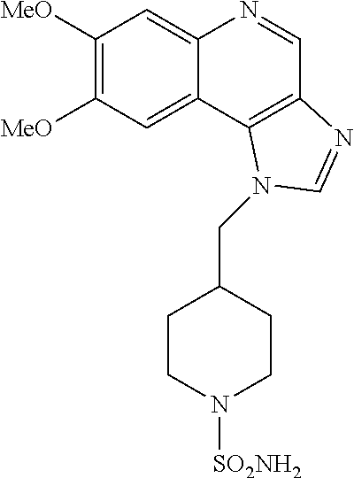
C1([MeO])=C([MeO])C=C2C(=C1)N=CC1=C2N(CC2CCN([SO2NH2])CC2)C=N1
